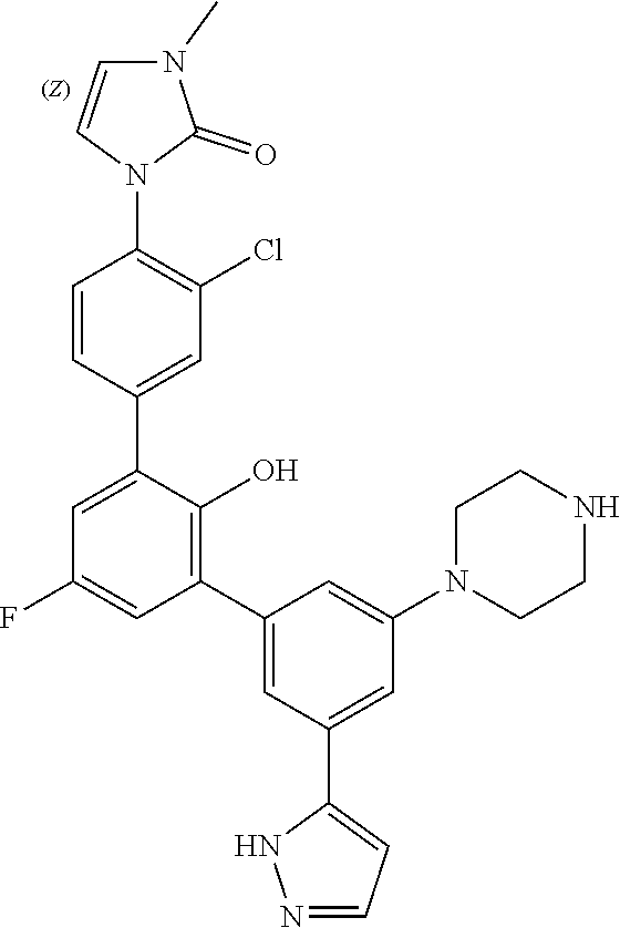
C1CN(C2=CC(C3=C(O)C(C4=CC(Cl)=C(N5C=CN(C)C5=O)C=C4)=CC(F)=C3)=CC(C3=CC=NN3)=C2)CCN1
